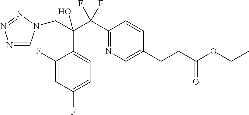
N1=CN(CC(O)(C(C2=NC=C(CCC(OCC)=O)C=C2)(F)F)C2=CC=C(F)C=C2F)N=N1
